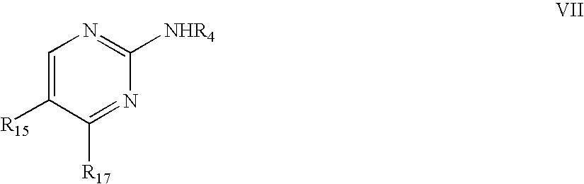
C1=C([R15])C([R17])=NC([NHR4])=N1
